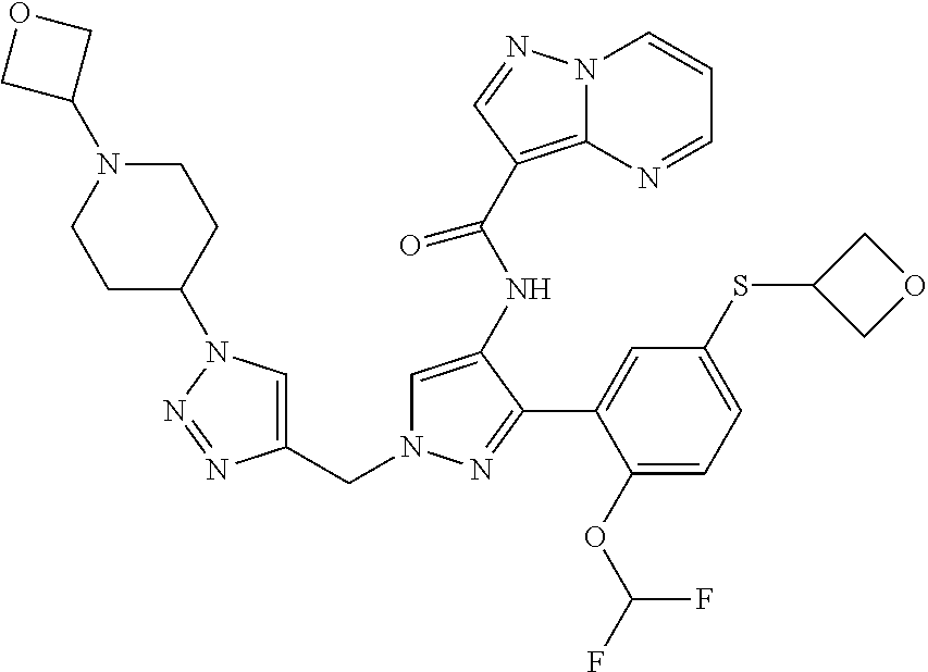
C1=C(NC(C2=C3N(C=CC=N3)N=C2)=O)C(C2=CC(SC3COC3)=CC=C2OC(F)F)=NN1CC1=CN(C2CCN(C3COC3)CC2)N=N1
